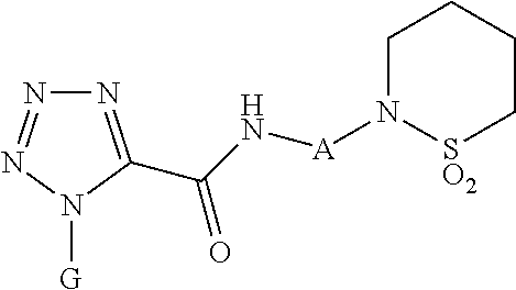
N1=C(C(=O)N[A]N2[SO2]CCCC2)N([G])N=N1
